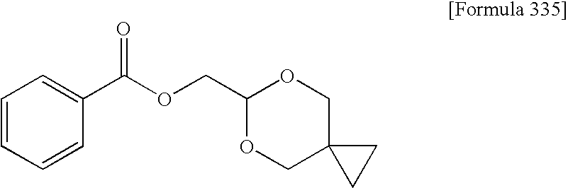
C1=CC=CC(C(OCC2OCC3(CO2)CC3)=O)=C1
